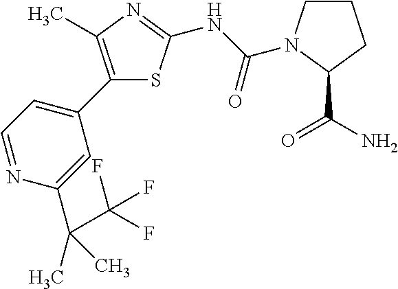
C1(C2=C(C)N=C(NC(=O)N3CCCC3C(N)=O)S2)=CC=NC(C(C)(C)C(F)(F)F)=C1
